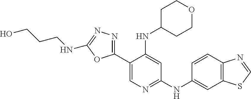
C1(C2=NN=C(NCCCO)O2)=CN=C(NC2=CC3=C(C=C2)N=CS3)C=C1NC1CCOCC1
